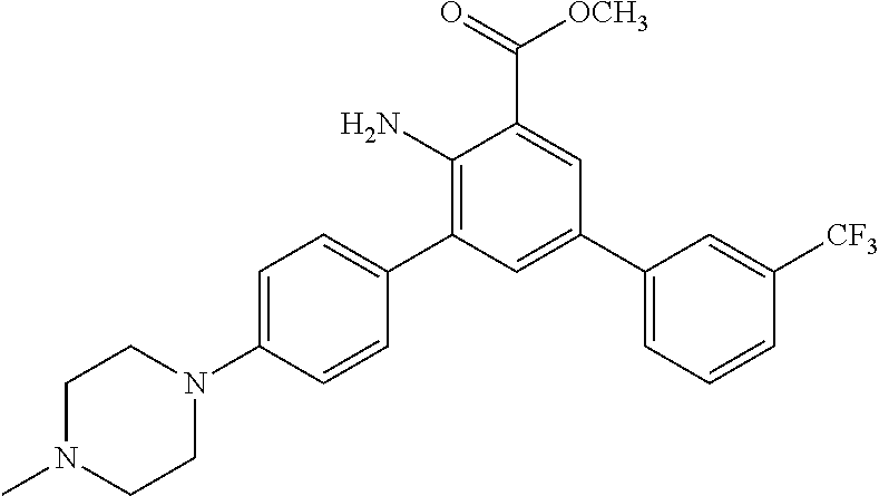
C1(N)=C(C2=CC=C(N3CCN(C)CC3)C=C2)C=C(C2=CC=CC([CF3])=C2)C=C1C(=O)[OCH3]
